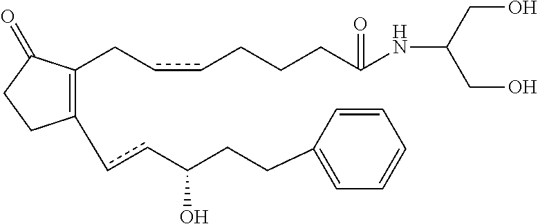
C1(ccC(CCC2=CC=CC=C2)O)=C(CccCCCC(NC(CO)CO)=O)C(=O)CC1
